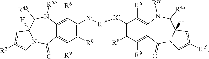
C12=C([R6])C([X][R3][X]C3=C([R8])C([R9])=C4C(=C3[R6])N([Rcc])C([R4a])C3([H])N(C4=O)cc([R2])c3)=C([R8])C([R9])=C1C(=O)N1C([H])(C([R4b])N2[R5b])cc([R2])c1
